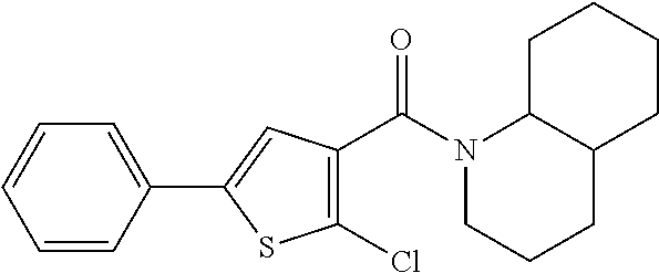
N1(C(=O)C2=C(Cl)SC(C3=CC=CC=C3)=C2)CCCC2C1CCCC2
